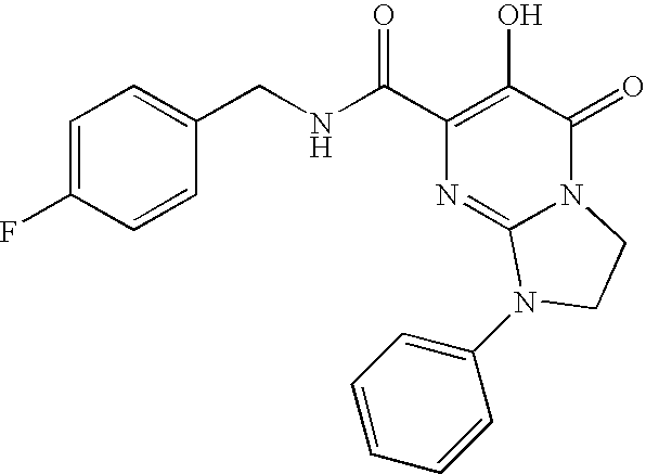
N(C(C1=C(O)C(=O)N2C(=N1)N(C1=CC=CC=C1)CC2)=O)CC1=CC=C(F)C=C1
